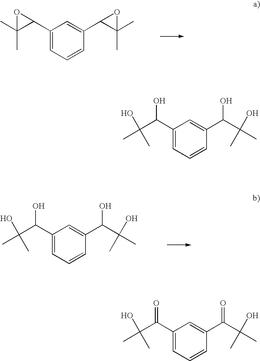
C1(C2C(C)(C)O2)=CC=CC(C2C(C)(C)O2)=C1.C1(C(C(C)(O)C)O)=CC=CC(C(C(O)(C)C)O)=C1.C1(C(C(C)(O)C)O)=CC=CC(C(C(O)(C)C)O)=C1.C1(C(C(C)(O)C)=O)=CC=CC(C(C(O)(C)C)=O)=C1
